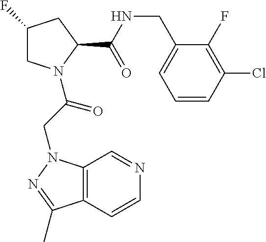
C1C(F)CC(C(NCC2=CC=CC(Cl)=C2F)=O)N1C(CN1C2=C(C(C)=N1)C=CN=C2)=O
